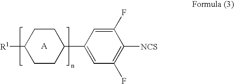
C1CC([R1])CCC1C1=CC(F)=C([NCS])C(F)=C1
